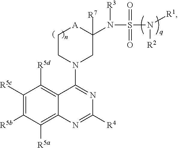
C1([R5c])=C([R5b])C([R5a])=C2C(=C1[R5d])C(N1CC([R7])(N(S(=O)(N([R1])[R2])=O)[R3])[A]CC1)=NC([R4])=N2
